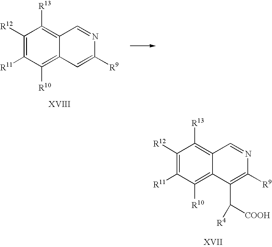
C1([R12])=C([R11])C([R10])=C2C(=C1[R13])C=NC([R9])=C2C([COOH])[R4].C1([R12])=C([R11])C([R10])=C2C(=C1[R13])C=NC([R9])=C2
